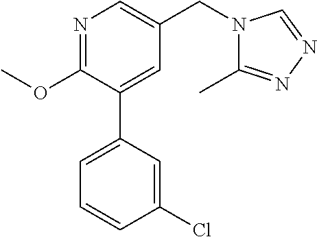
C1(OC)=NC=C(CN2C(C)=NN=C2)C=C1C1=CC=CC(Cl)=C1
